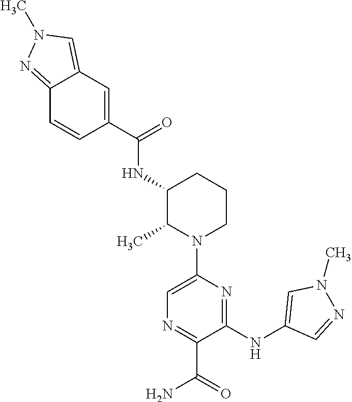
C1(C(=O)NC2C(C)N(C3=CN=C(C(=O)N)C(NC4=CN(C)N=C4)=N3)CCC2)=CC2=CN(C)N=C2C=C1
